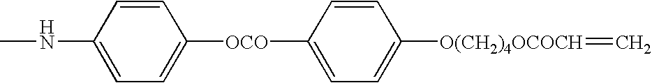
CNC1=CC=C([OCO]C2=CC=C([O(CH2)4OCOCH]=C)C=C2)C=C1
